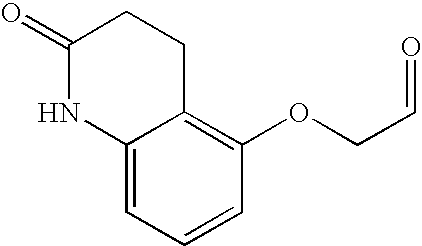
C12=CC=CC(OCC=O)=C1CCC(=O)N2
